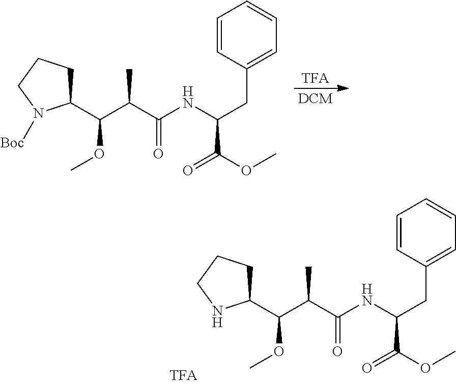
[DCM].[TFA].C(C(OC)=O)(CC1=CC=CC=C1)NC(C(C(C1CCCN1[Boc])OC)C)=O.C(C(OC)=O)(CC1=CC=CC=C1)NC(C(C(C1CCCN1)OC)C)=O
